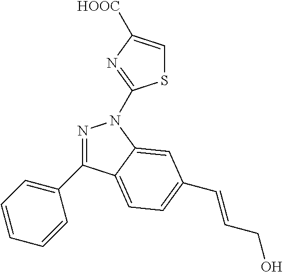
N1=C(C2=CC=CC=C2)C2=CC=C(C=CCO)C=C2N1C1=NC([HOOC])=CS1
